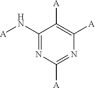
C1(N[A])=NC([A])=NC([A])=C1[A]
